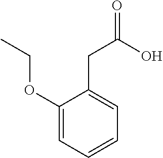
C1(CC(O)=O)=CC=CC=C1OCC
